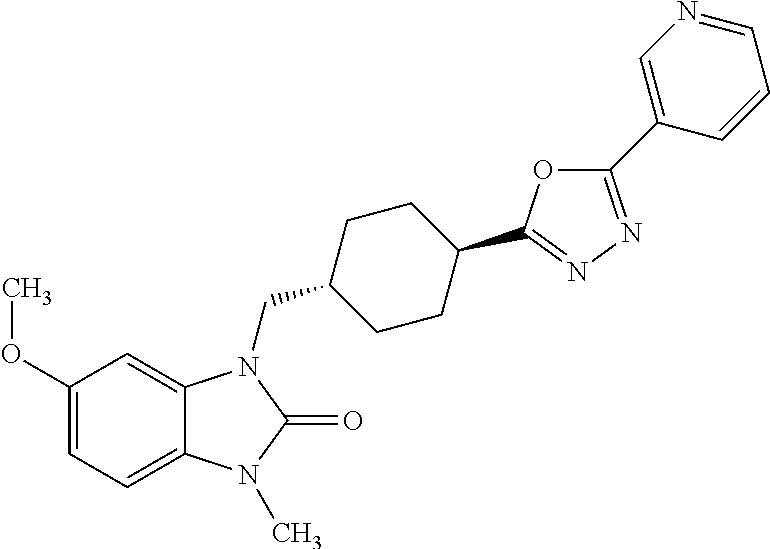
C1(OC)=CC=C2C(=C1)N(CC1CCC(C3=NN=C(C4=CN=CC=C4)O3)CC1)C(=O)N2C
